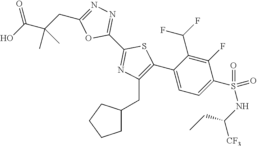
C1(C2=NN=C(CC(C(O)=O)(C)C)O2)=NC(CC2CCCC2)=C(C2=CC=C(S(NC(CC)[CF3])(=O)=O)C(F)=C2C(F)F)S1
